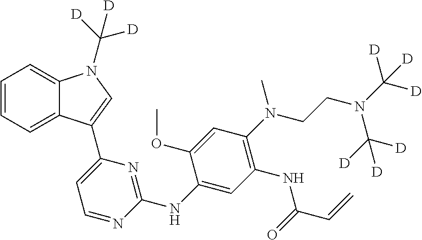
C1=CC=C2C(=C1)N(C([D])([D])[D])C=C2C1=CC=NC(NC2=CC(NC(C=C)=O)=C(N(CCN(C([D])([D])[D])C([D])([D])[D])C)C=C2OC)=N1
